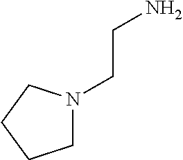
NCCN1CCCC1
